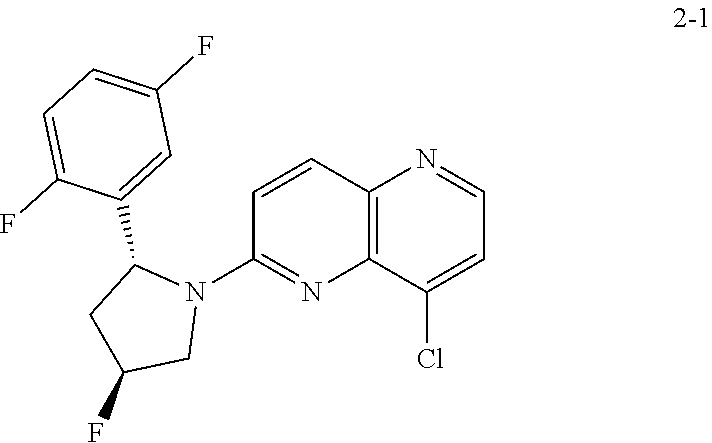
C1=CC2=C(N=C1N1C(C3=CC(F)=CC=C3F)CC(F)C1)C(Cl)=CC=N2
